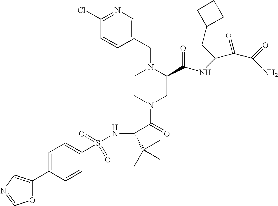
C(C(N1CC(C(=O)NC(CC2CCC2)C(=O)C(=O)N)N(CC2=CN=C(Cl)C=C2)CC1)=O)(NS(C1=CC=C(C2=CN=CO2)C=C1)(=O)=O)C(C)(C)C
